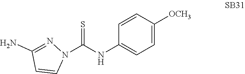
N1(C(NC2=CC=C([OCH3])C=C2)=S)N=C(N)C=C1
